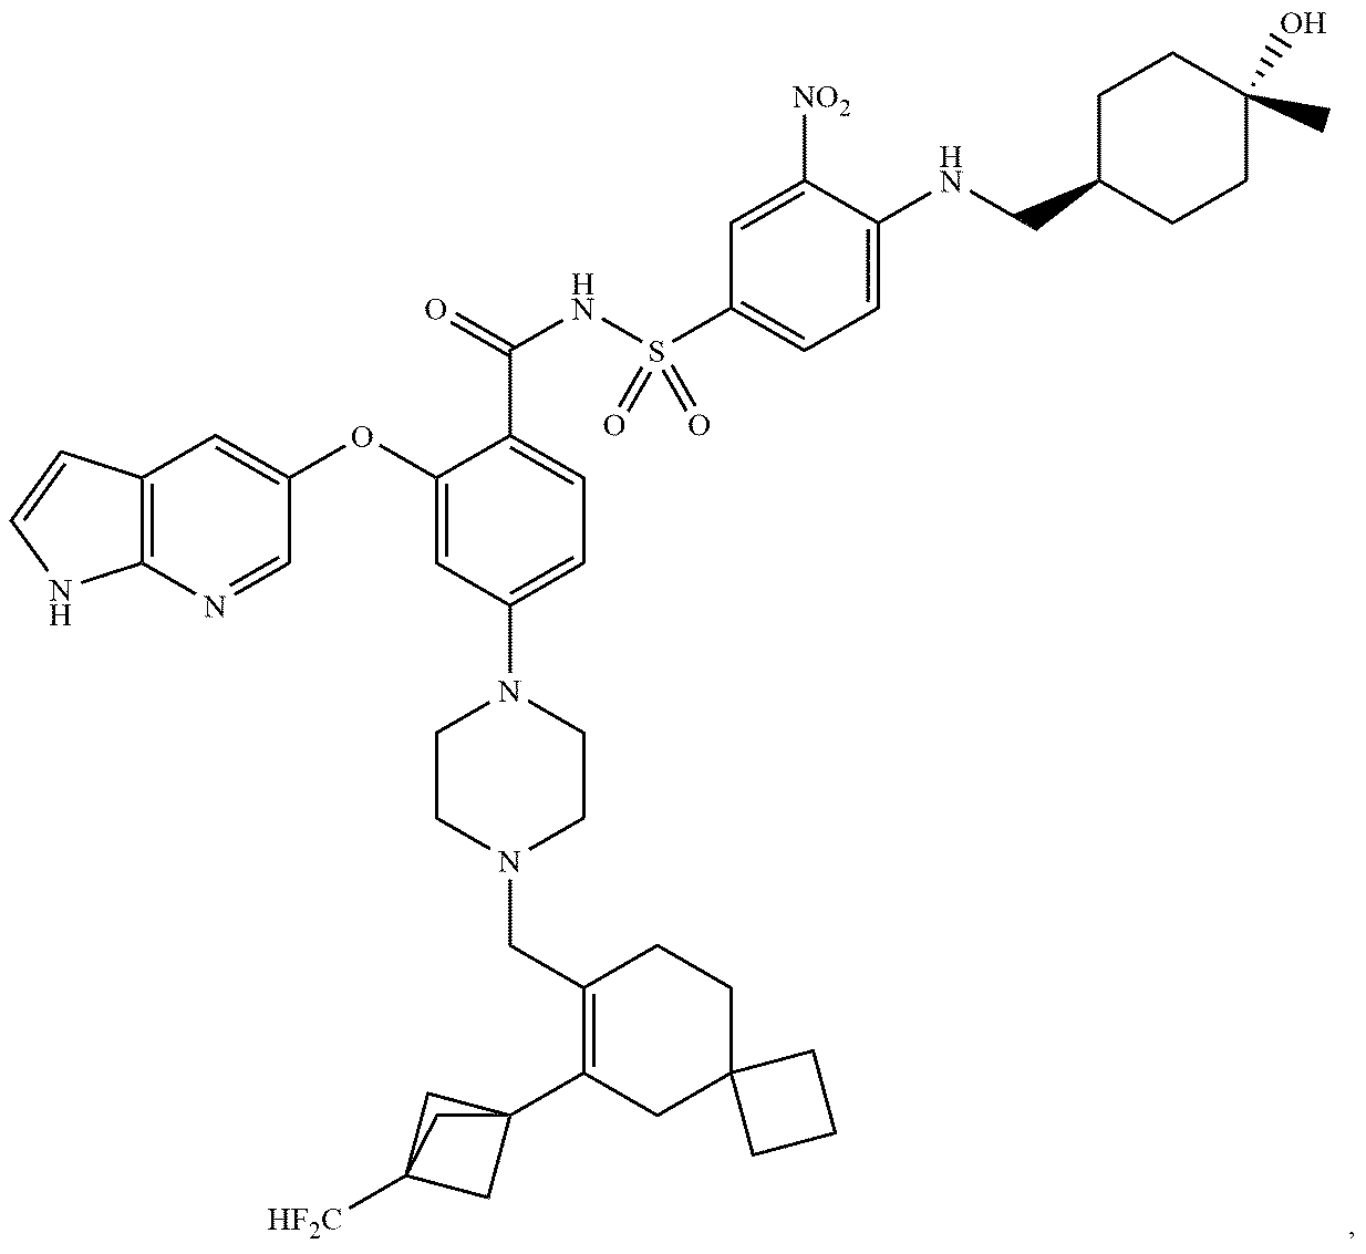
C12=C(N=CC(OC3=CC(N4CCN(CC5=C(C67CC([HF2C])(C6)C7)CC6(CC5)CCC6)CC4)=CC=C3C(=O)NS(C3=CC=C(NCC4CCC(O)(C)CC4)C([NO2])=C3)(=O)=O)=C1)NC=C2
